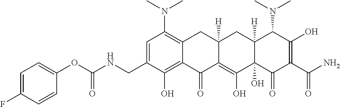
CN(C1=C2C(=C(O)C(CNC(OC3=CC=C(F)C=C3)=O)=C1)C(=O)C1=C(O)C3(O)C([H])(CC1([H])C2)C(N(C)C)C(O)=C(C(N)=O)C3=O)C
